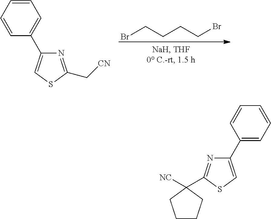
BrCCCCBr.C(C1=NC(C2=CC=CC=C2)=CS1)[CN].[NC]C1(C2=NC(C3=CC=CC=C3)=CS2)CCCC1
